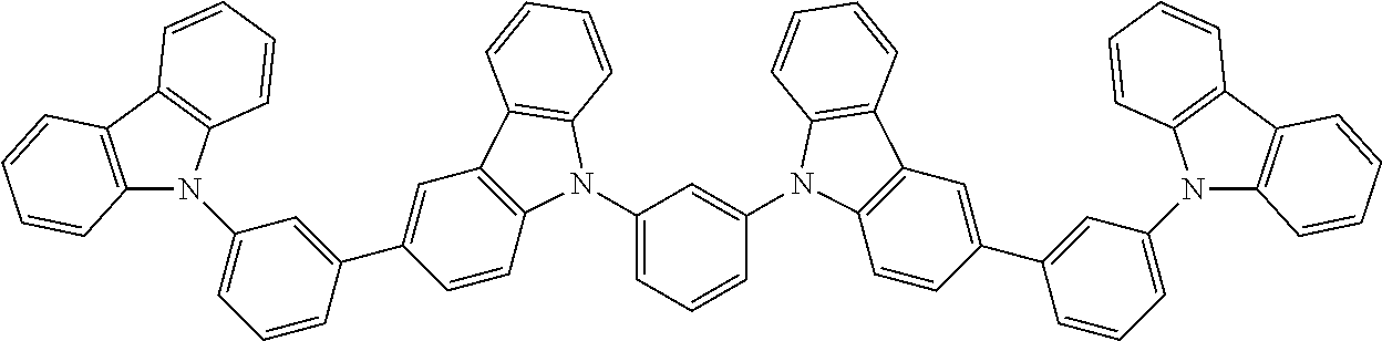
C12=C(C3=C(N1C1=CC=CC(C4=CC5=C(C=C4)N(C4=CC=CC(N6C7=C(C=C(C8=CC(N9C%10=C(C%11=C9C=CC=C%11)C=CC=C%10)=CC=C8)C=C7)C7=C6C=CC=C7)=C4)C4=C5C=CC=C4)=C1)C=CC=C3)C=CC=C2
